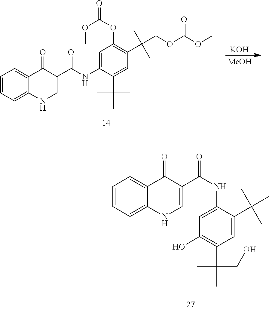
C1(NC(C2=CNC3=CC=CC=C3C2=O)=O)=CC(OC(=O)OC)=C(C(COC(OC)=O)(C)C)C=C1C(C)(C)C.[KOH].[MeOH].C1=CC=C2C(=C1)C(=O)C(C(NC1=CC(O)=C(C(C)(CO)C)C=C1C(C)(C)C)=O)=CN2
